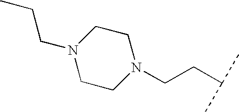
N1(CCC)CCN(CCC(C)C)CC1
